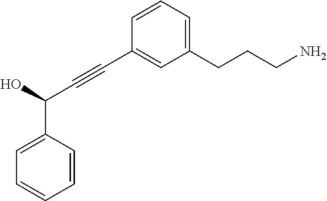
C1=CC=C(CCCN)C=C1C#CC(C1=CC=CC=C1)O
